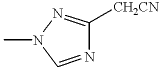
N1=CN(C)N=C1[CH2CN]
